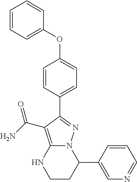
C1(C2N3C(=C(C(N)=O)C(C4=CC=C(OC5=CC=CC=C5)C=C4)=N3)NCC2)=CN=CC=C1
